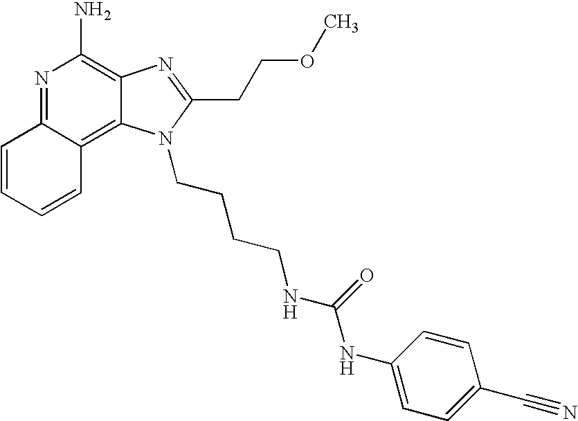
N1=C2C(=C3C(=C1N)N=C(CCOC)N3CCCCNC(NC1=CC=C(C#N)C=C1)=O)C=CC=C2
